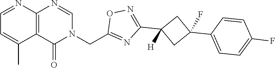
C12=C(N=CN(CC3=NC(C4([H])CC(C5=CC=C(F)C=C5)(F)C4)=NO3)C1=O)N=CC=C2C
